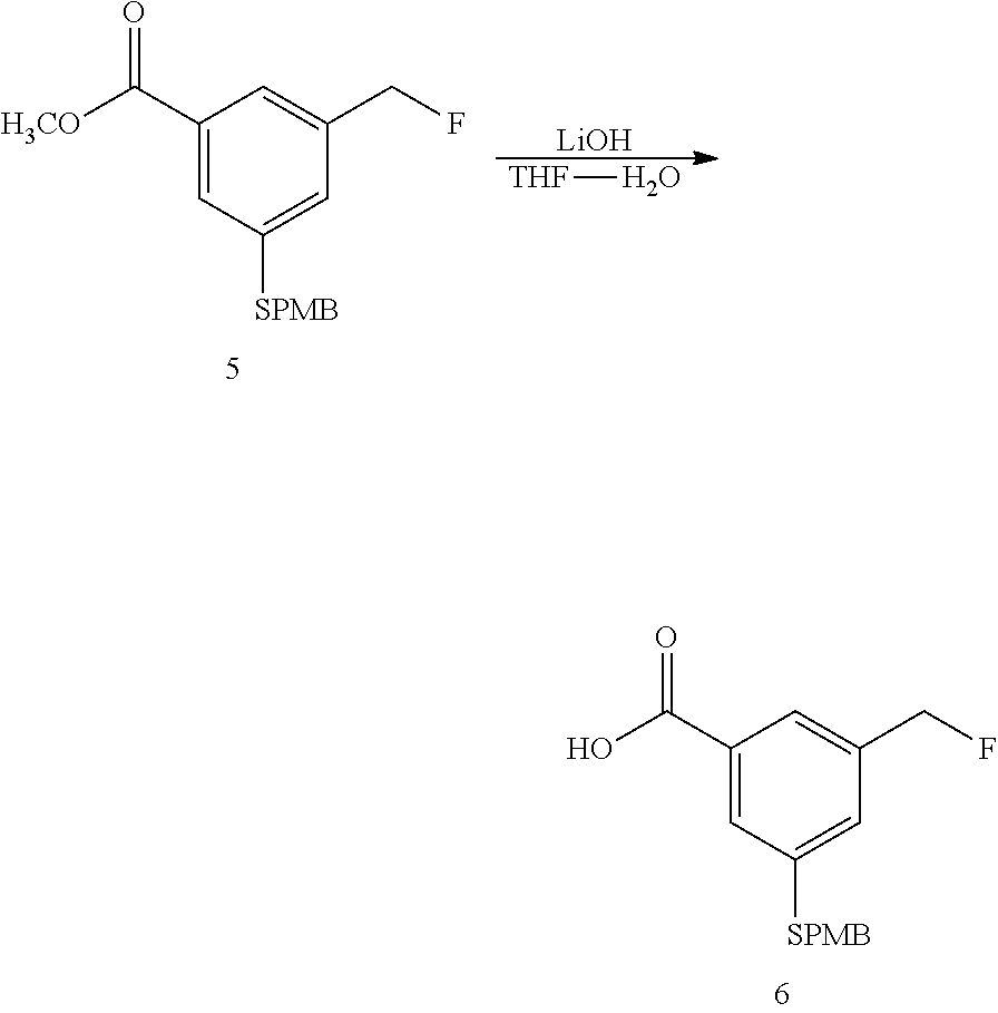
C1(C(=O)O)=CC([SPMB])=CC(CF)=C1.C1(C(=O)[H3CO])=CC([SPMB])=CC(CF)=C1.[LiOH].[THF]O
